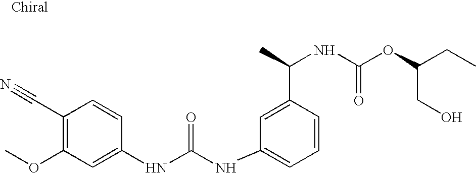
C(C1=C(OC)C=C(NC(NC2=CC=CC(C(NC(OC(CO)CC)=O)C)=C2)=O)C=C1)#N
